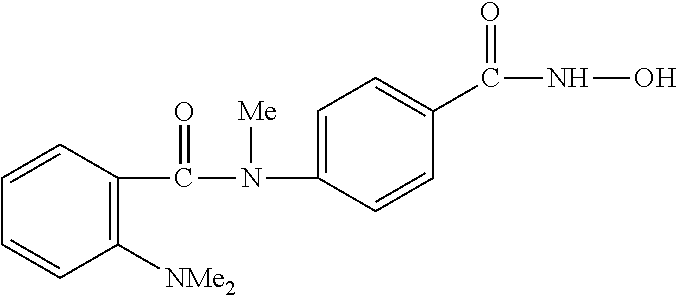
C1(N([Me])C(C2=C([NMe2])C=CC=C2)=O)=CC=C(C(NO)=O)C=C1
